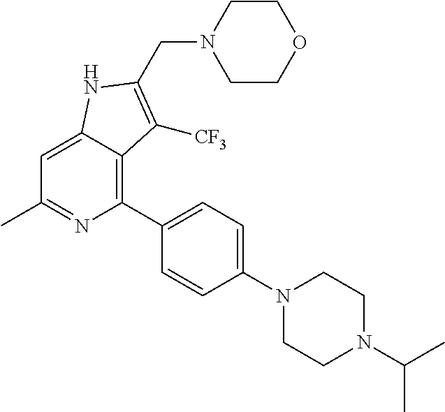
C1=C2C(=C(C3=CC=C(N4CCN(C(C)C)CC4)C=C3)N=C1C)C([CF3])=C(CN1CCOCC1)N2
